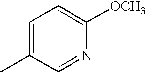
C1=C(C)C=NC([OCH3])=C1
